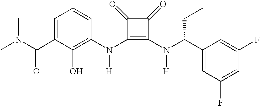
CN(C(C1=CC=CC(N(C2=C(N(C(C3=CC(F)=CC(F)=C3)CC)[H])C(=O)C2=O)[H])=C1O)=O)C
